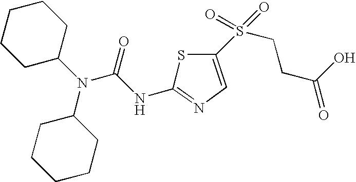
C1CCCCC1N(C(=O)NC1=NC=C(S(CCC(=O)O)(=O)=O)S1)C1CCCCC1
